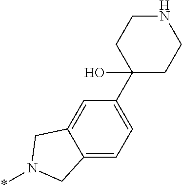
C1(C2(O)CCNCC2)=CC=C2C(=C1)CN(*)C2
